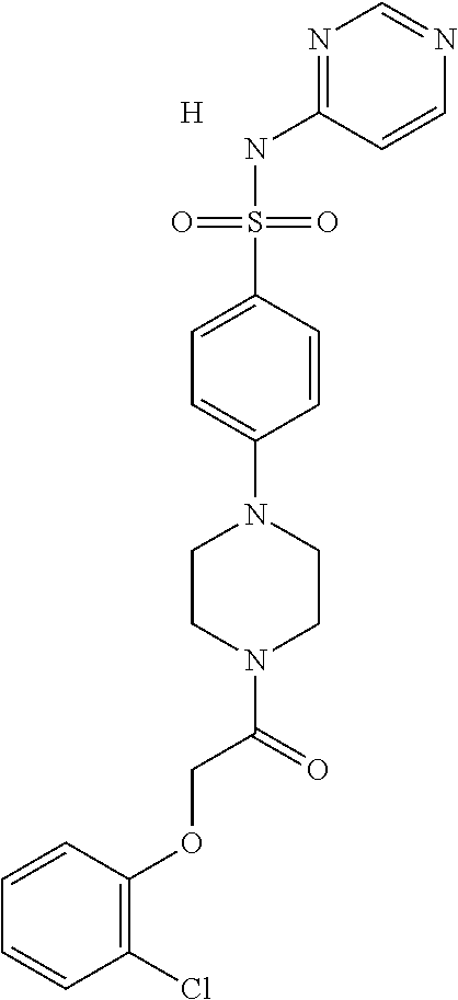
N1=C(NS(C2=CC=C(N3CCN(C(=O)COC4=C(Cl)C=CC=C4)CC3)C=C2)(=O)=O)C=CN=C1.[H]
